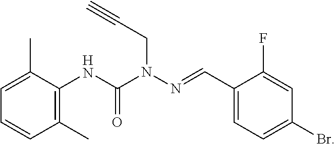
C1=C(C)C(NC(N(N=CC2=CC=C(Br)C=C2F)CC#C)=O)=C(C)C=C1
